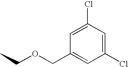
C1(COCC)=CC(Cl)=CC(Cl)=C1
